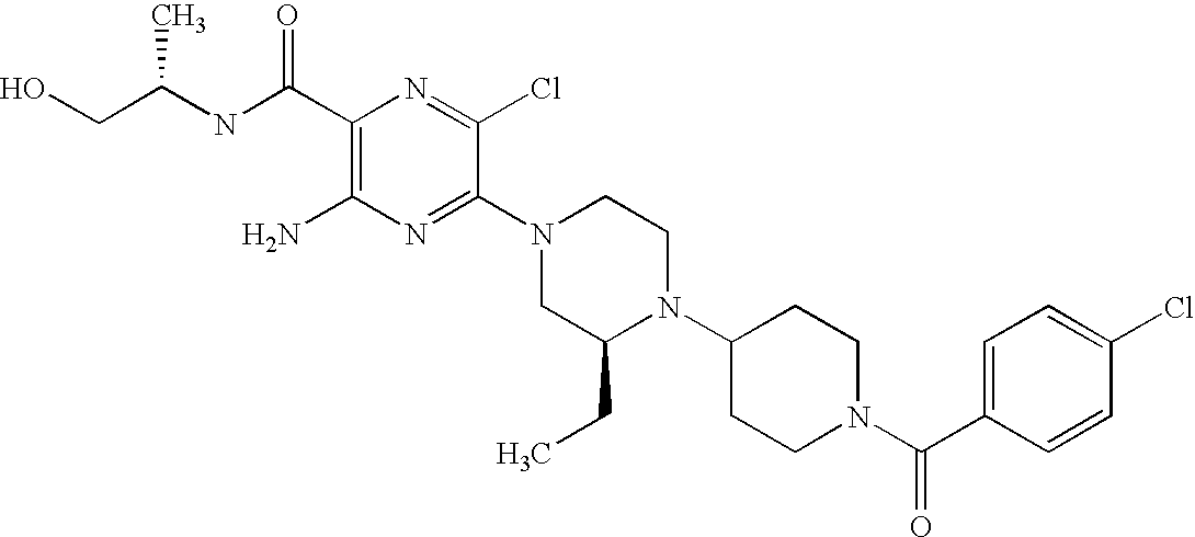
C1(C(NC(CO)C)=O)=C(N)N=C(N2CC(CC)N(C3CCN(C(C4=CC=C(Cl)C=C4)=O)CC3)CC2)C(Cl)=N1
